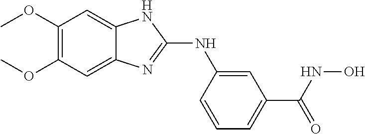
C1(OC)=C(OC)C=C2C(=C1)NC(NC1=CC(C(=O)NO)=CC=C1)=N2
